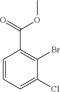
C1=CC=C(Cl)C(Br)=C1C(=O)OC
